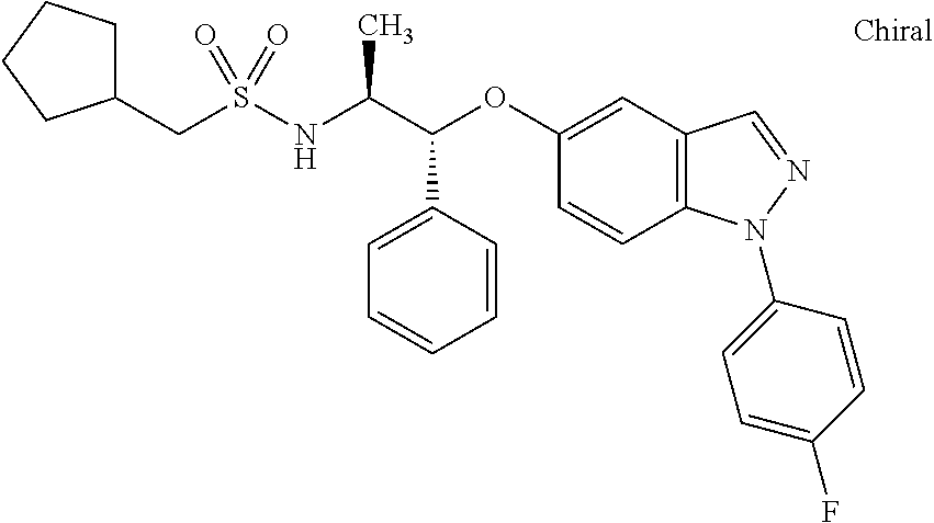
C1=CC=CC(C(C(NS(=O)(=O)CC2CCCC2)C)OC2=CC3=C(N(C4=CC=C(F)C=C4)N=C3)C=C2)=C1
